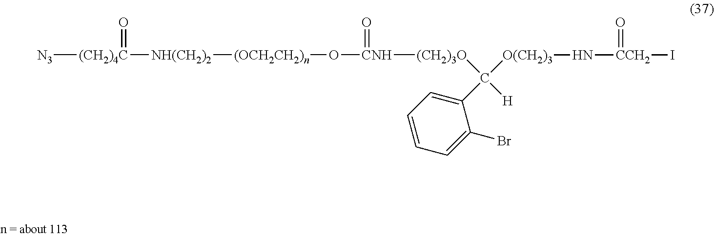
[N3][(CH2)4C](=O)[NH(CH2)2][(OCH2CH2)n]O[CNH]([(CH2)3O]C([O(CH2)3]N[CCH2](=O)I)(C1=CC=CC=C1Br)[H])=O
